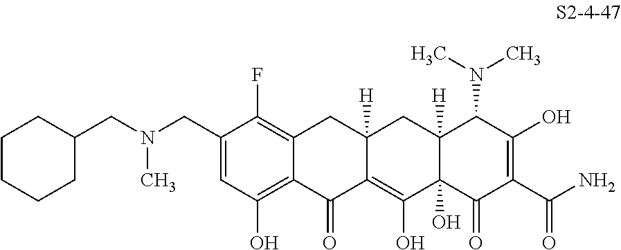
C(C1=CC(O)=C2C(=C1F)CC1([H])C(=C(O)C3(O)C([H])(C1)C(N(C)C)C(O)=C(C(=O)N)C3=O)C2=O)N(CC1CCCCC1)C
